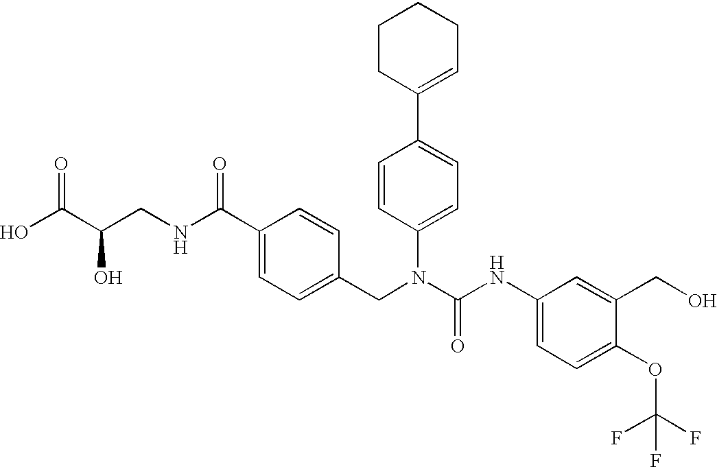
OC(C(CNC(C1=CC=C(CN(C(NC2=CC=C(OC(F)(F)F)C(CO)=C2)=O)C2=CC=C(C3=CCCCC3)C=C2)C=C1)=O)O)=O
